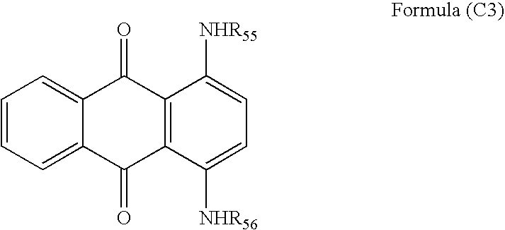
C12=CC=CC=C1C(=O)C1=C(C2=O)C([NHR55])=CC=C1[NHR56]
